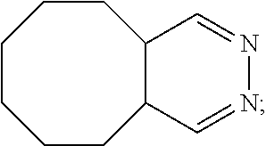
C1CCCC2C(CC1)C=NN=C2
